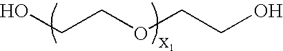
C(COCCO)O
